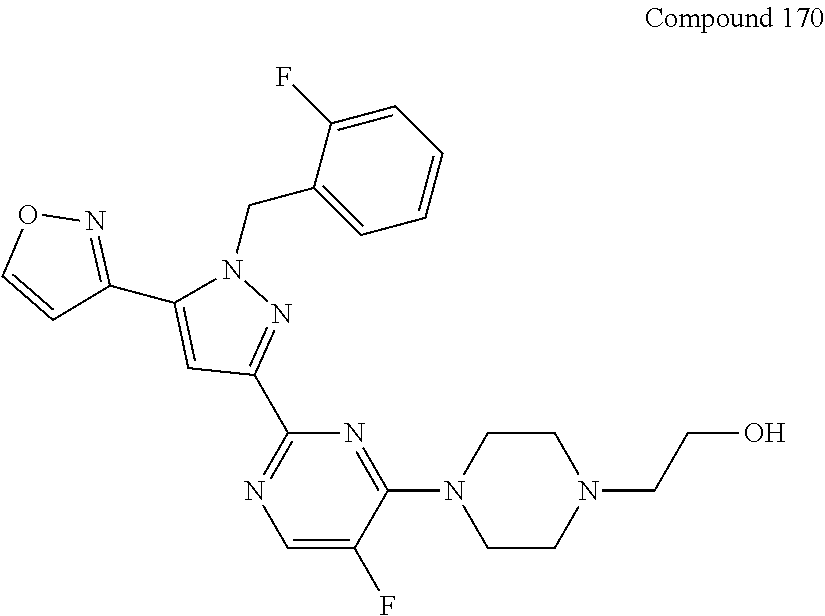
C1=C(F)C(N2CCN(CCO)CC2)=NC(C2=NN(CC3=CC=CC=C3F)C(C3=NOC=C3)=C2)=N1
